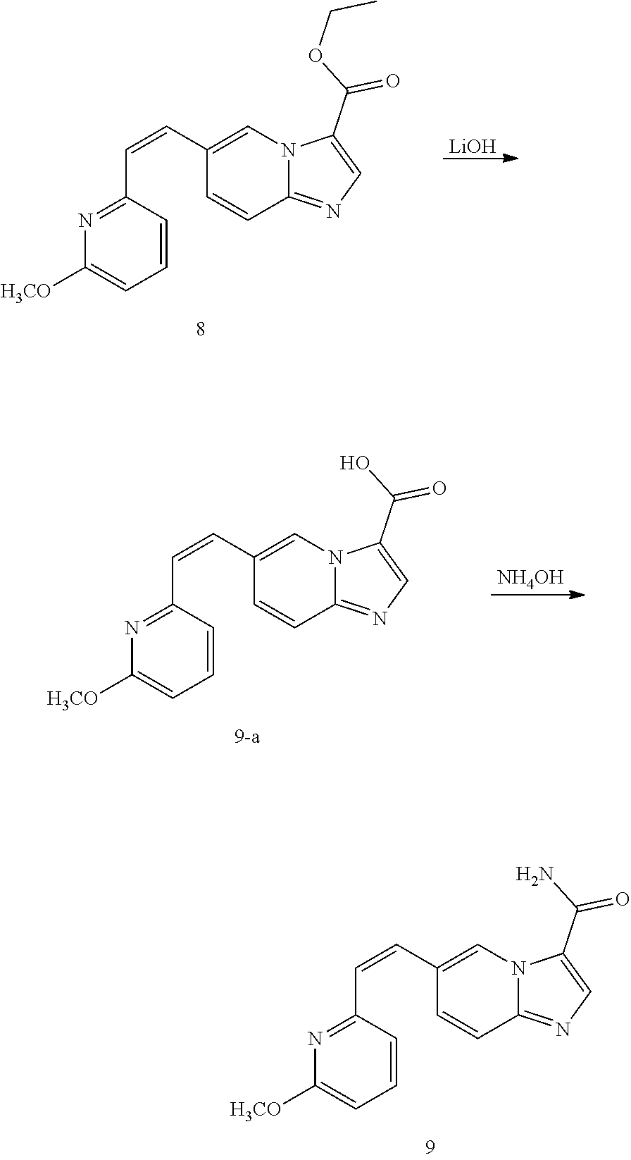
C1(C=CC2=CN3C(=NC=C3C(=O)OCC)C=C2)=NC([H3CO])=CC=C1.[LiOH].C1(C=CC2=CN3C(=NC=C3C(=O)O)C=C2)=NC([H3CO])=CC=C1.[NH4OH].C1(C=CC2=CN3C(=NC=C3C(=O)N)C=C2)=NC([H3CO])=CC=C1
